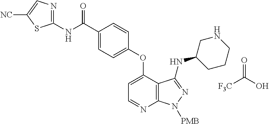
N(C(=O)C1=CC=C(OC2=CC=NC3=C2C(NC2CCCNC2)=NN3[PMB])C=C1)C1=NC=C([NC])S1.O=C([F3C])O
